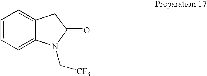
C1=CC=C2C(=C1)CC(=O)N2C[CF3]
